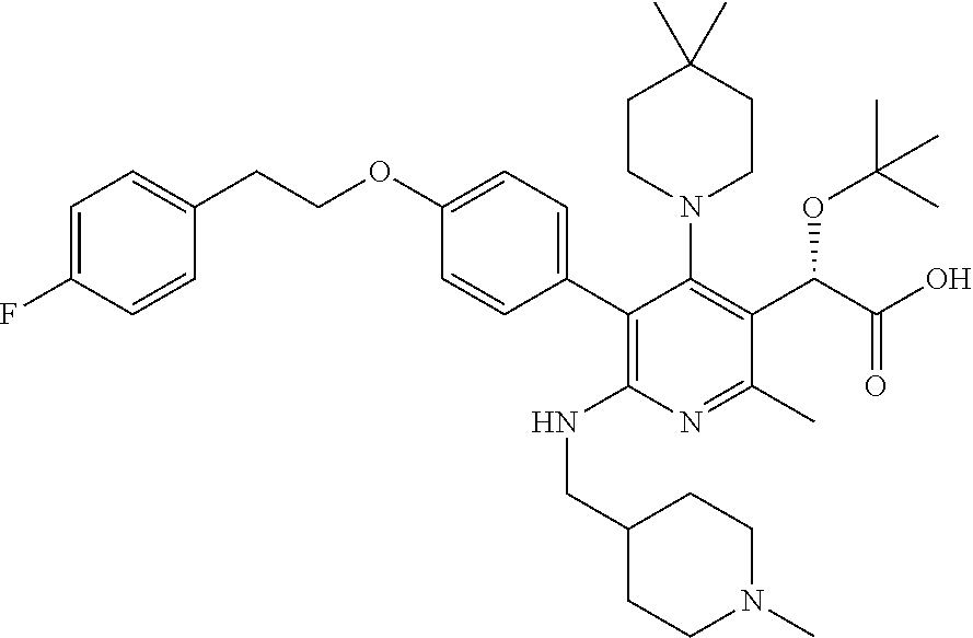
C1=C(F)C=CC(CCOC2=CC=C(C3=C(NCC4CCN(C)CC4)N=C(C)C(C(OC(C)(C)C)C(O)=O)=C3N3CCC(C)(C)CC3)C=C2)=C1
